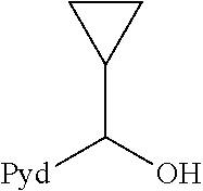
C1CC1C(O)[Pyd]
